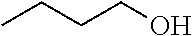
CCCCO
